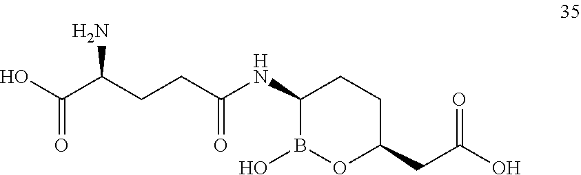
OC(C(CCC(NC1B(O)OC(CC(O)=O)CC1)=O)N)=O
